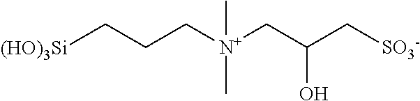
[(HO)3Si]CCC[N+](CC(C[SO3-])O)(C)C
